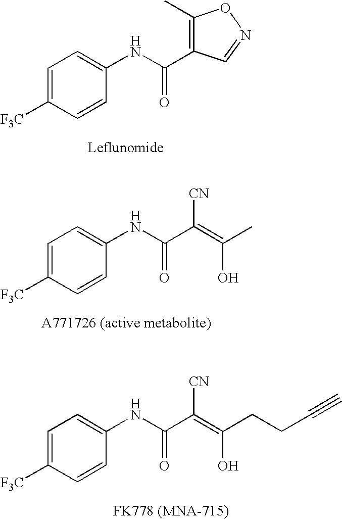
C1=C([F3C])C=CC(NC(C2=C(C)ON=C2)=O)=C1.C1=C([F3C])C=CC(NC(C(=C(C)O)[CN])=O)=C1.C1=C([F3C])C=CC(NC(C(=C(CCC#C)O)[CN])=O)=C1
